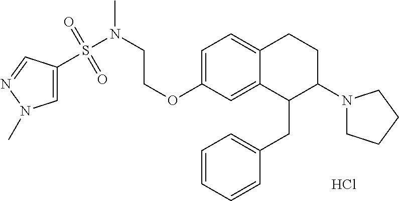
Cl.C1=C(OCCN(S(=O)(=O)C2=CN(C)N=C2)C)C=C2C(=C1)CCC(N1CCCC1)C2CC1=CC=CC=C1
